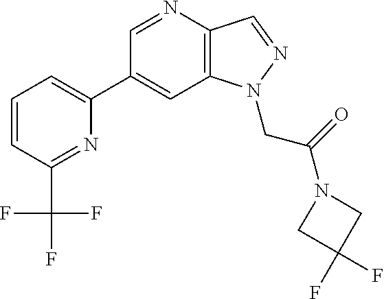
C1(C2=CC=CC(C(F)(F)F)=N2)=CC2=C(C=NN2CC(=O)N2CC(F)(F)C2)N=C1
